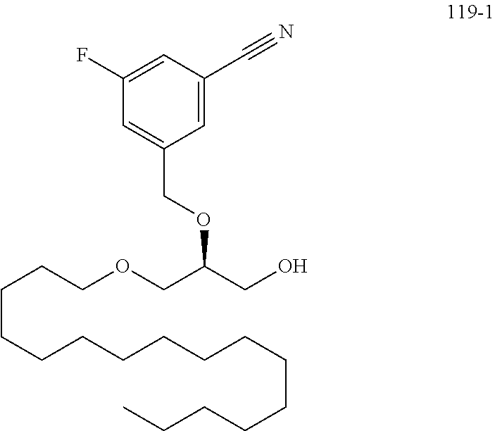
C(CCCCCCCCCCCCC)CCOCC(CO)OCC1=CC(F)=CC(C#N)=C1
